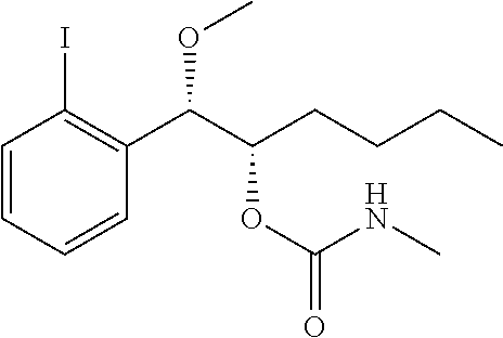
C1=CC=CC(C(C(CCCC)OC(=O)NC)OC)=C1I
